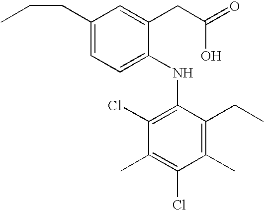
C1(CC(=O)O)=CC(CCC)=CC=C1NC1=C(Cl)C(C)=C(Cl)C(C)=C1CC
